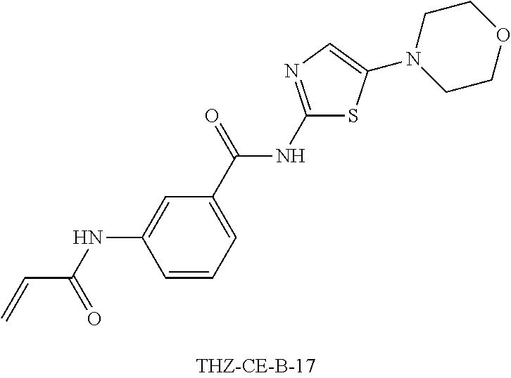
C=CC(NC1=CC(C(=O)NC2=NC=C(N3CCOCC3)S2)=CC=C1)=O
